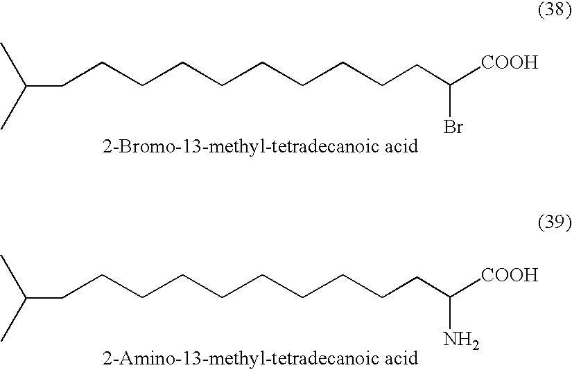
C(CCCCCCCCC([COOH])Br)CC(C)C.C(CCCCCCCCC([COOH])N)CC(C)C
